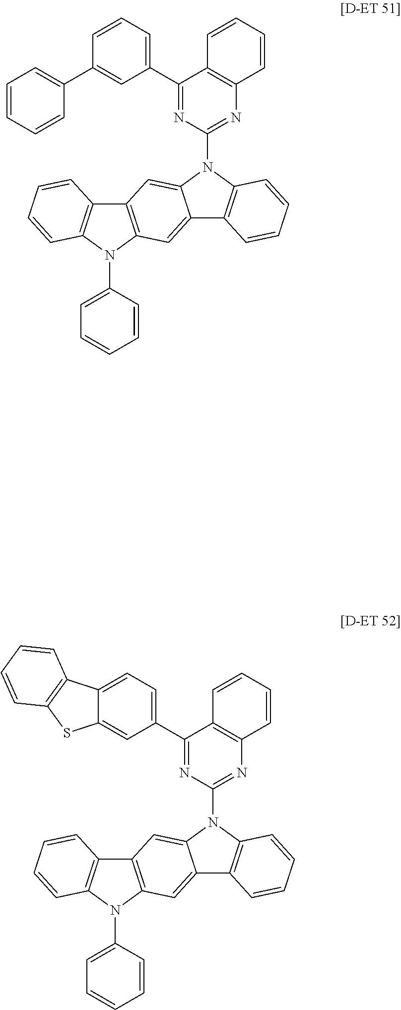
C12=C(N(C3=CC=CC=C3)C3=C1C=CC=C3)C=C1C(=C2)N(C2=NC3=C(C(C4=CC=CC(C5=CC=CC=C5)=C4)=N2)C=CC=C3)C2=C1C=CC=C2.C12=C(N(C3=CC=CC=C3)C3=C1C=CC=C3)C=C1C(=C2)N(C2=NC3=C(C(C4=CC=C5C(=C4)SC4=C5C=CC=C4)=N2)C=CC=C3)C2=C1C=CC=C2
